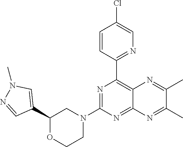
C1(C2=CN(C)N=C2)OCCN(C2=NC(C3=NC=C(Cl)C=C3)=C3C(=N2)N=C(C)C(C)=N3)C1
